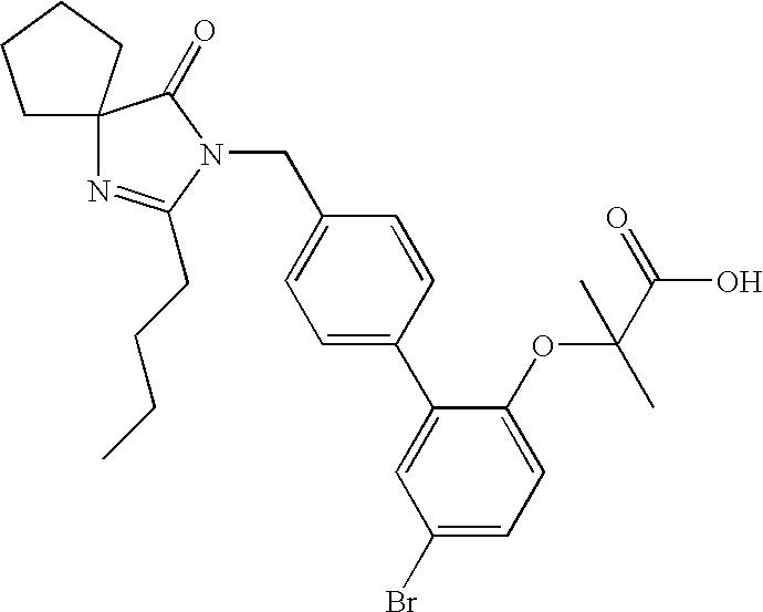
C12(N=C(CCCC)N(CC3=CC=C(C4=CC(Br)=CC=C4OC(C(O)=O)(C)C)C=C3)C1=O)CCCC2
